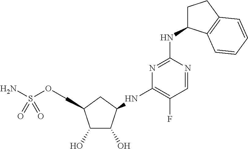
C1(O)C(O)C(NC2=C(F)C=NC(NC3CCC4=C3C=CC=C4)=N2)CC1COS(N)(=O)=O
